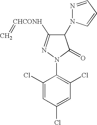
C1(N2C(=O)C(N3N=CC=C3)C([CHCONH]=C)=N2)=C(Cl)C=C(Cl)C=C1Cl
